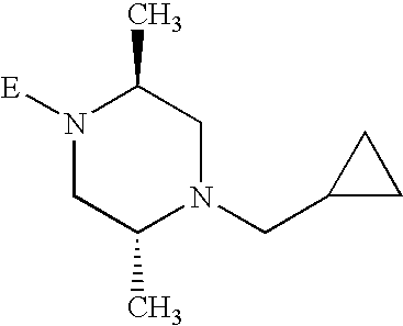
[E]N1CC(C)N(CC2CC2)CC1C
